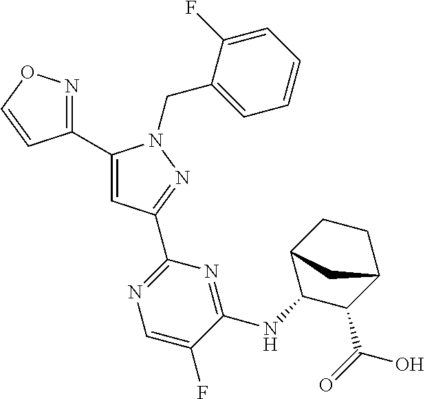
C1(C2=NOC=C2)=CC(C2=NC=C(F)C(NC3C(C(O)=O)C4CCC3C4)=N2)=NN1CC1=CC=CC=C1F
